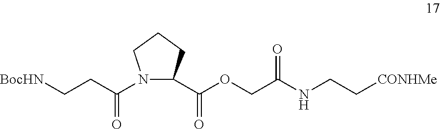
N1(C(CC[BocHN])=O)C(C(OCC(=O)NCC[CONHMe])=O)CCC1
